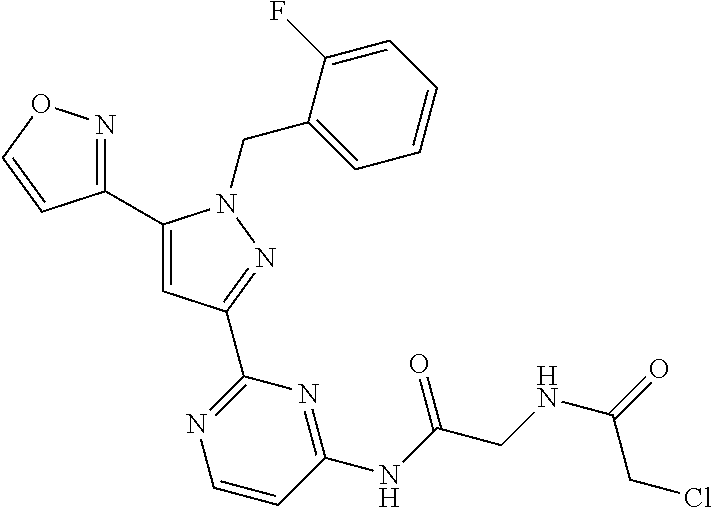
C1(C2=CC(C3=NC=CC(NC(=O)CNC(=O)CCl)=N3)=NN2CC2=CC=CC=C2F)=NOC=C1
